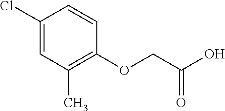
C1(Cl)=CC(C)=C(OCC(O)=O)C=C1
